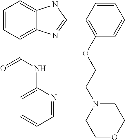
C1=CC(C(NC2=CC=CC=N2)=O)=C2C(=C1)NC(C1=C(OCCN3CCOCC3)C=CC=C1)=N2
